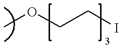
COCCI
